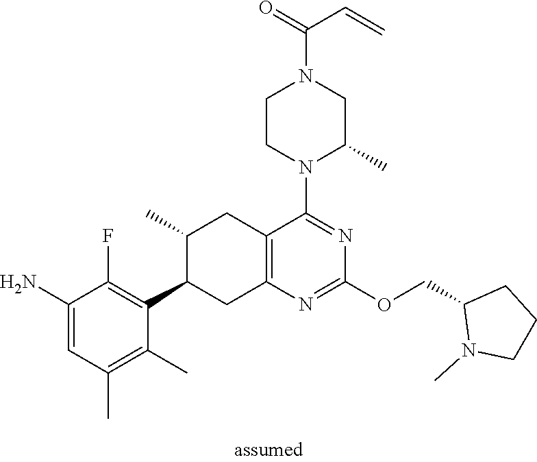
C1(N)=CC(C)=C(C)C(C2CC3=C(CC2C)C(N2C(C)CN(C(=O)C=C)CC2)=NC(OCC2N(C)CCC2)=N3)=C1F
